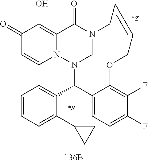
C1(=O)C=CN2C(=C1O)C(=O)N1CN2C(C2=CC=CC=C2C2CC2)C2=CC=C(F)C(F)=C2OCC=CC1
